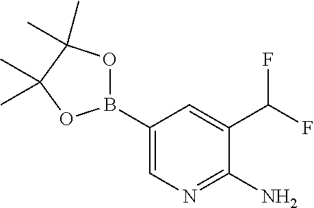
C1(B2OC(C)(C)C(C)(C)O2)=CN=C(N)C(C(F)F)=C1
